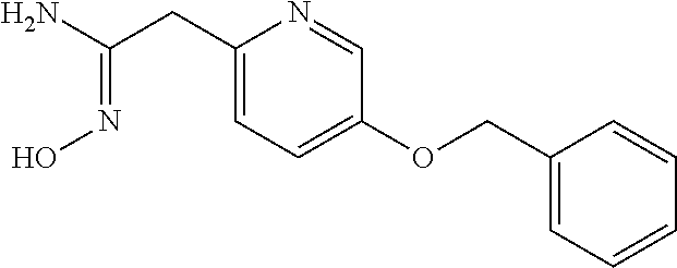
C1(CC(N)=NO)=CC=C(OCC2=CC=CC=C2)C=N1
